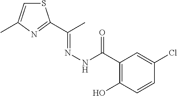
S1C=C(C)N=C1C(C)=NNC(=O)C1=C(O)C=CC(Cl)=C1
